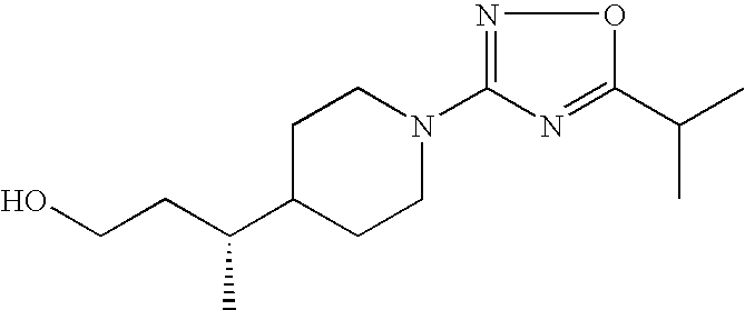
N1=C(N2CCC(C(CCO)C)CC2)N=C(C(C)C)O1
